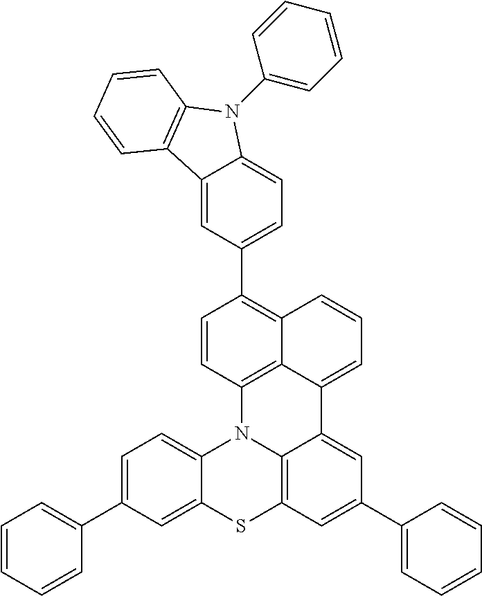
C1=CC2=C3C(=C1C1=CC=C4C(=C1)C1=C(N4C4=CC=CC=C4)C=CC=C1)C=CC=C3C1=CC(C3=CC=CC=C3)=CC3=C1N2C1=CC=C(C2=CC=CC=C2)C=C1S3
